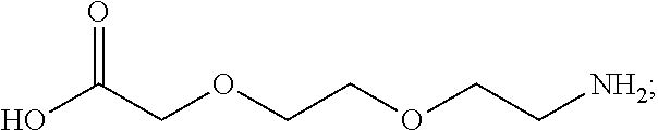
OC(COCCOCC[NH2])=O
